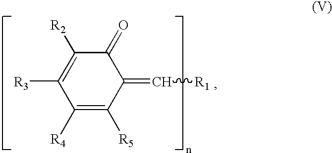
C1([R5])=C([R4])C([R3])=C([R2])C(=O)C1=C[R1]
